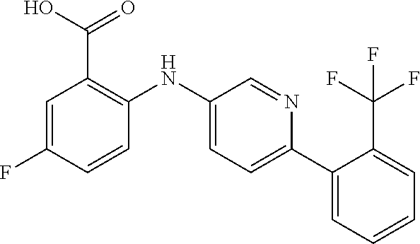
C1=C(F)C=CC(NC2=CC=C(C3=CC=CC=C3C(F)(F)F)N=C2)=C1C(O)=O
